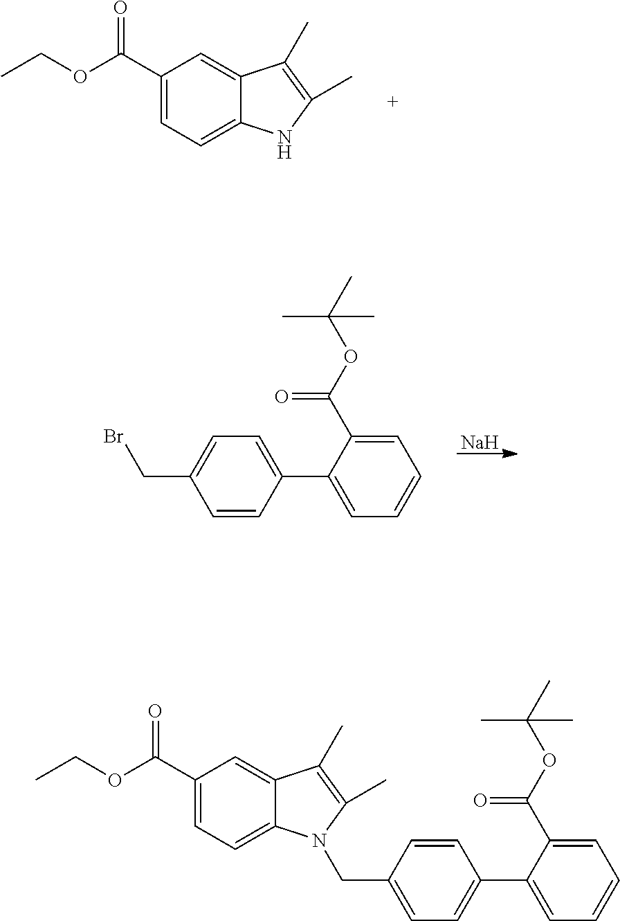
C1(C(OCC)=O)=CC=C2C(=C1)C(C)=C(C)N2.[Na].C1=C(CBr)C=CC(C2=CC=CC=C2C(OC(C)(C)C)=O)=C1.C1(C(OCC)=O)=CC=C2C(=C1)C(C)=C(C)N2CC1=CC=C(C2=CC=CC=C2C(OC(C)(C)C)=O)C=C1
